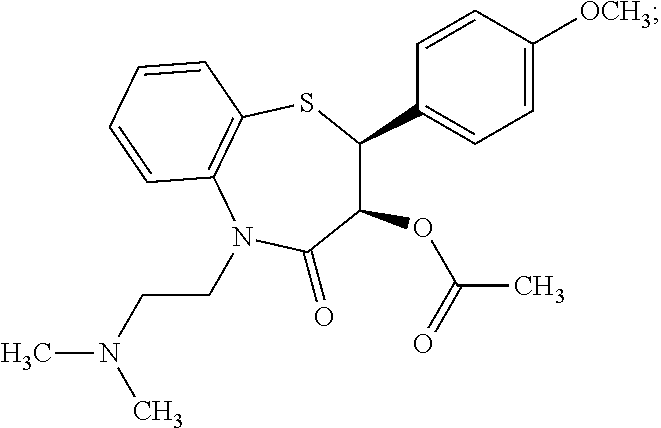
C1(OC(=O)C)C(C2=CC=C([OCH3])C=C2)SC2=C(N(CCN(C)C)C1=O)C=CC=C2
